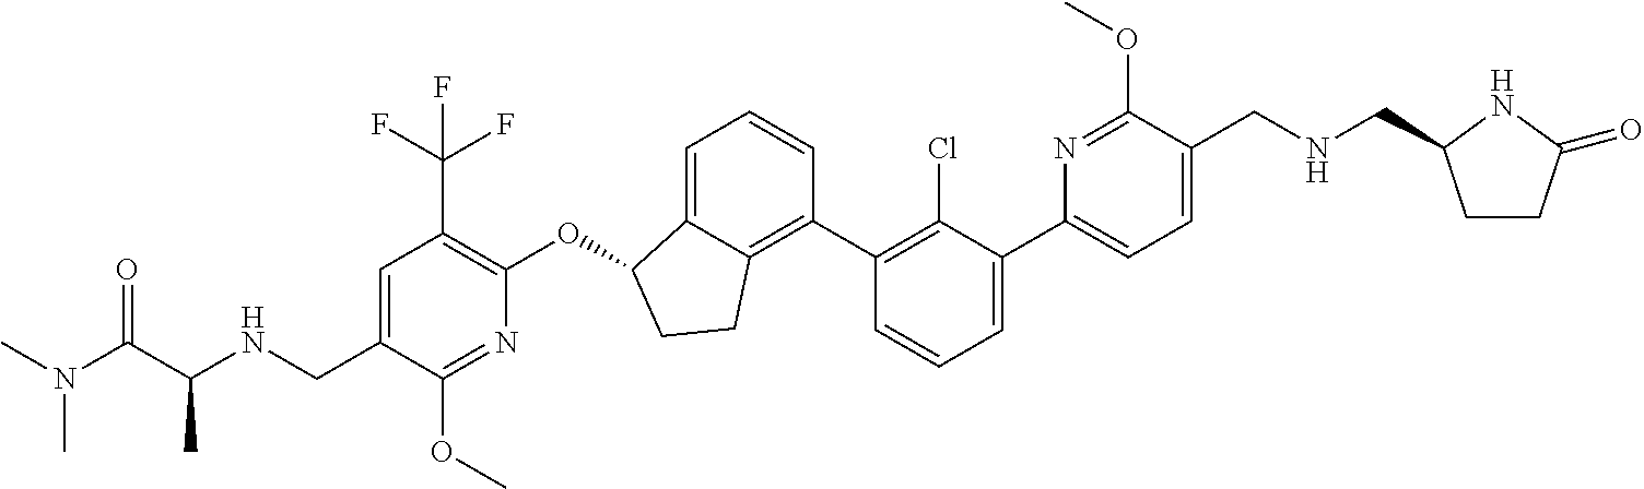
C(C1=CC(C(F)(F)F)=C(OC2C3=CC=CC(C4=C(Cl)C(C5=CC=C(CNCC6CCC(=O)N6)C(OC)=N5)=CC=C4)=C3CC2)N=C1OC)NC(C(N(C)C)=O)C
